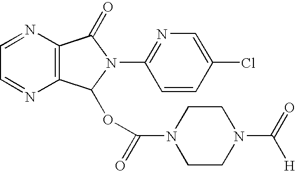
C12=C(N=CC=N1)C(=O)N(C1=NC=C(Cl)C=C1)C2OC(N1CCN(C(=O)[H])CC1)=O
